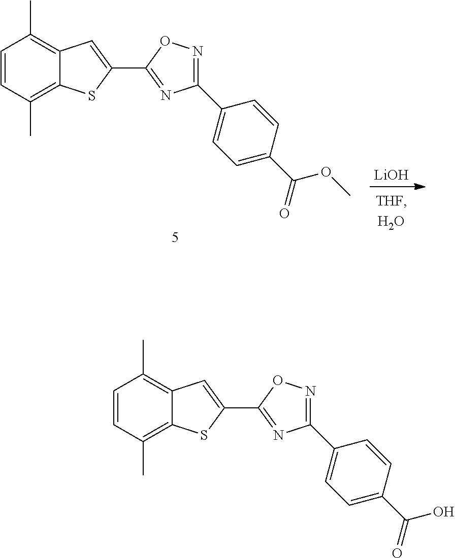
C1=CC(C)=C2C(=C1C)C=C(C1=NC(C3=CC=C(C(=O)O)C=C3)=NO1)S2.C1=CC(C)=C2C(=C1C)C=C(C1=NC(C3=CC=C(C(=O)OC)C=C3)=NO1)S2.[LiOH]
